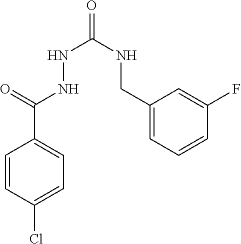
C1=CC(Cl)=CC=C1C(=O)NNC(=O)NCC1=CC=CC(F)=C1
